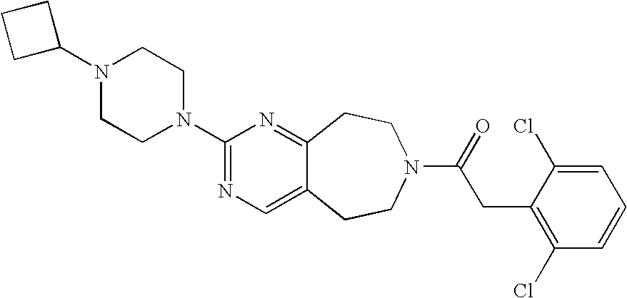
N1(C2CCC2)CCN(C2=NC=C3C(=N2)CCN(C(=O)CC2=C(Cl)C=CC=C2Cl)CC3)CC1
